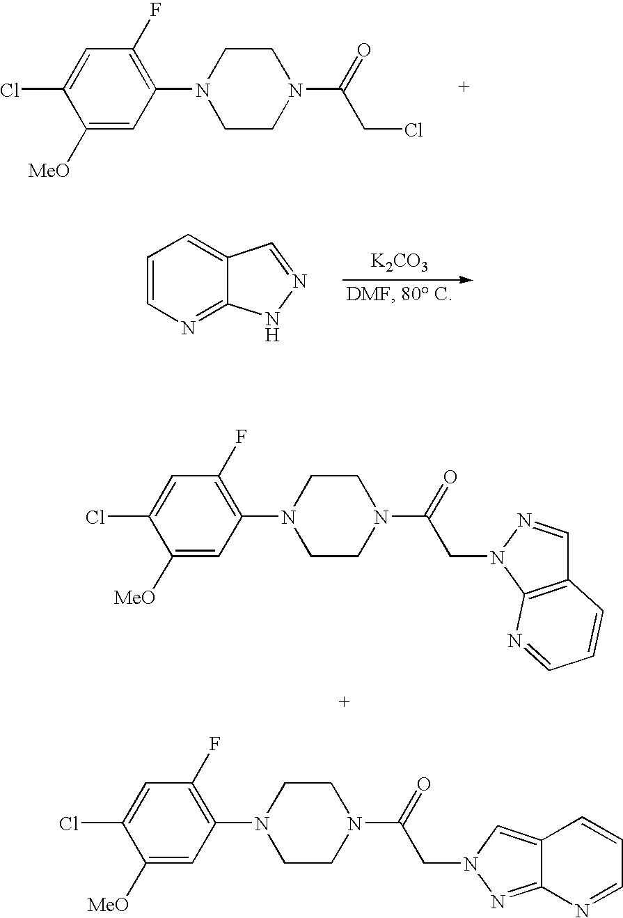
C1([MeO])=CC(N2CCN(C(=O)CN3C4=C(C=N3)C=CC=N4)CC2)=C(F)C=C1Cl.C1([MeO])=CC(N2CCN(C(=O)CN3N=C4C(=C3)C=CC=N4)CC2)=C(F)C=C1Cl.C1([MeO])=CC(N2CCN(C(=O)CCl)CC2)=C(F)C=C1Cl.[K2CO3].C1=CN=C2C(=C1)C=NN2
